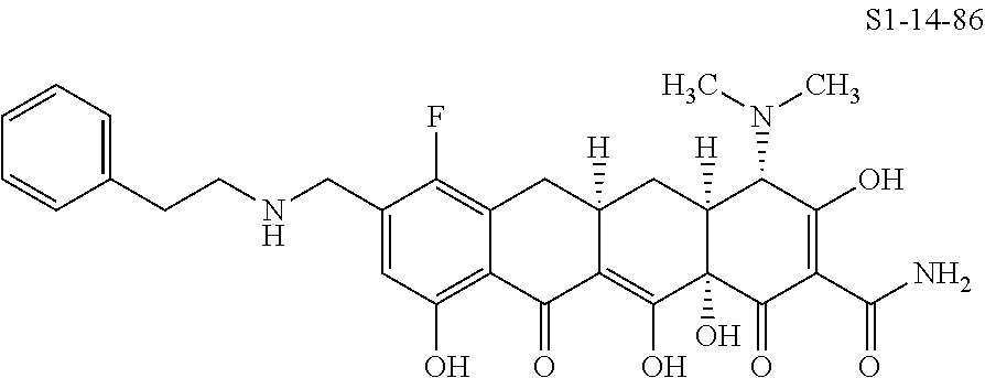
C1(CNCCC2=CC=CC=C2)=CC(O)=C2C(=C1F)CC1([H])C(=C(O)C3(O)C([H])(C1)C(N(C)C)C(O)=C(C(N)=O)C3=O)C2=O
